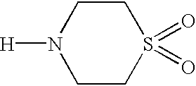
C1CS(=O)(=O)CCN1[H]
